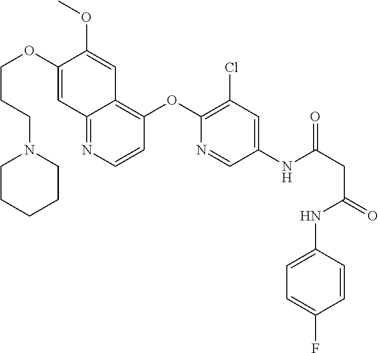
N1(CCCOC2=CC3=NC=CC(OC4=C(Cl)C=C(NC(=O)CC(NC5=CC=C(F)C=C5)=O)C=N4)=C3C=C2OC)CCCCC1
